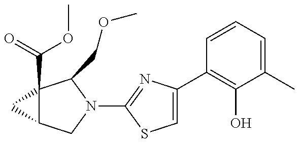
C1=C(C2=C(O)C(C)=CC=C2)N=C(N2CC3C(C(OC)=O)(C2COC)C3)S1
